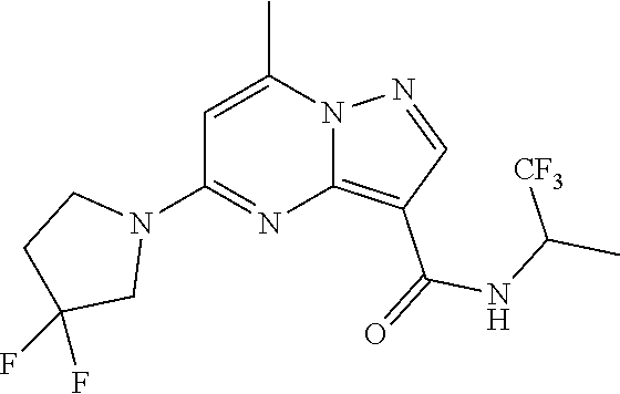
C12=C(C(=O)NC(C)[CF3])C=NN1C(C)=CC(N1CCC(F)(F)C1)=N2
